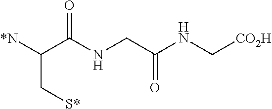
[*N]C(C(NCC(NC[CO2H])=O)=O)C[S*]
